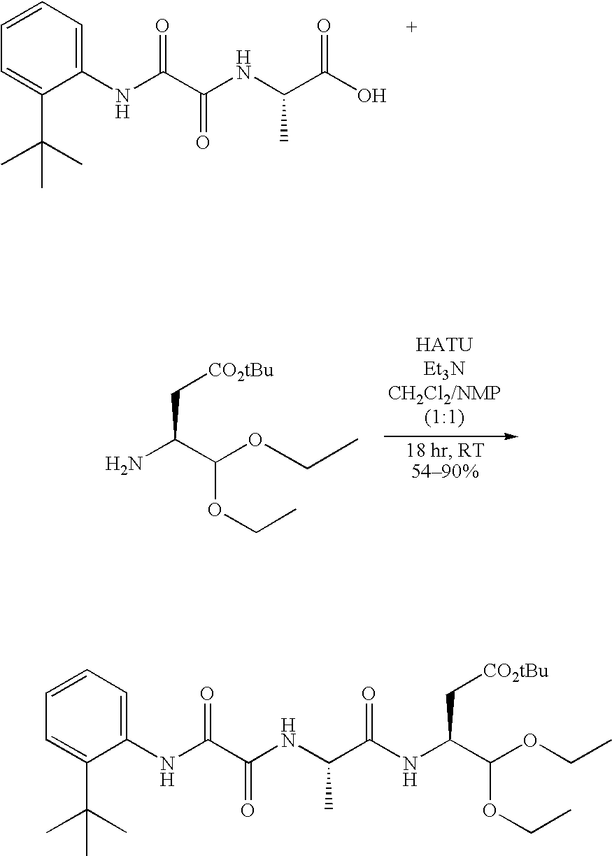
C1=C(NC(C(NC(C(O)=O)C)=O)=O)C(C(C)(C)C)=CC=C1.NC(C(OCC)OCC)C[CO2tBu].C1=C(NC(C(NC(C(NC(C(OCC)OCC)C[CO2tBu])=O)C)=O)=O)C(C(C)(C)C)=CC=C1
